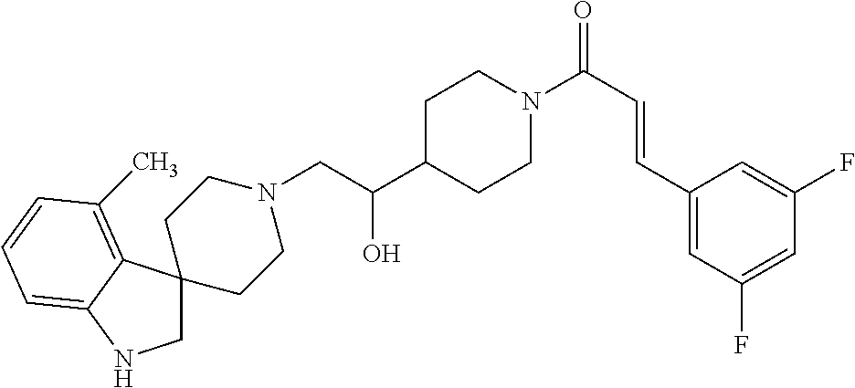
C1NC2=CC=CC(C)=C2C12CCN(CC(C1CCN(C(C=CC3=CC(F)=CC(F)=C3)=O)CC1)O)CC2
